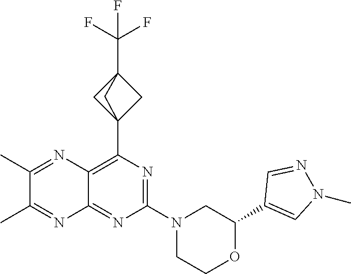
C1(C2=CN(C)N=C2)OCCN(C2=NC(C34CC(C(F)(F)F)(C3)C4)=C3C(=N2)N=C(C)C(C)=N3)C1
